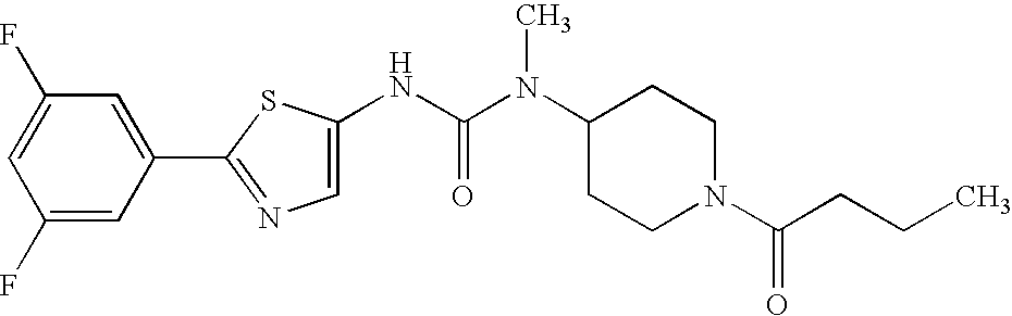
C1(F)=CC(F)=CC(C2=NC=C(NC(N(C3CCN(C(CCC)=O)CC3)C)=O)S2)=C1
